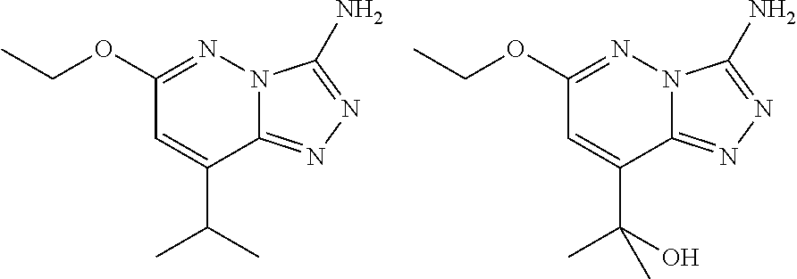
N12C(=NN=C1N)C(C(C)C)=CC(OCC)=N2.N12C(=NN=C1N)C(C(C)(O)C)=CC(OCC)=N2
